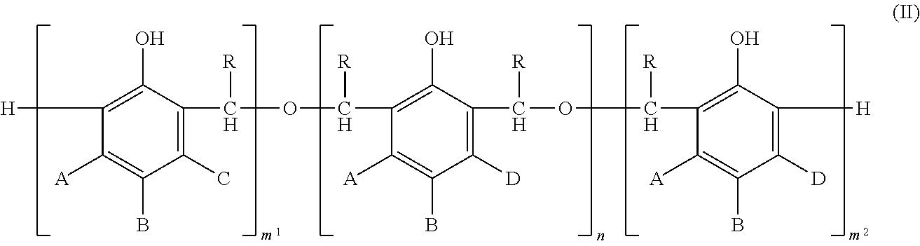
C1(C)=C(C(OC(C2=C(O)C(C(OC(C3=C(O)C([H])=C([D])C(B)=C3[A])[R])[R])=C([D])C(B)=C2[A])[R])[R])C(O)=C([H])C([A])=C1B
